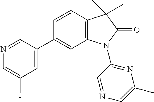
N1=CC(C2=CC3=C(C=C2)C(C)(C)C(=O)N3C2=NC(C)=CN=C2)=CC(F)=C1
